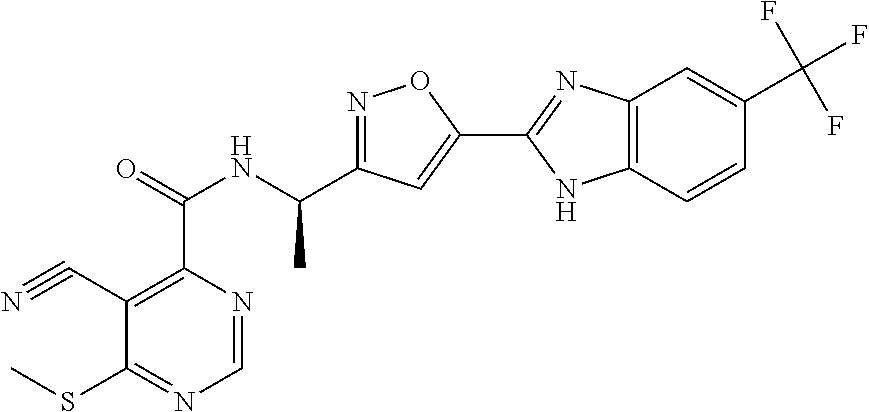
C12=C(C=CC(C(F)(F)F)=C1)NC(C1=CC(C(NC(C3=C(C#N)C(SC)=NC=N3)=O)C)=NO1)=N2
